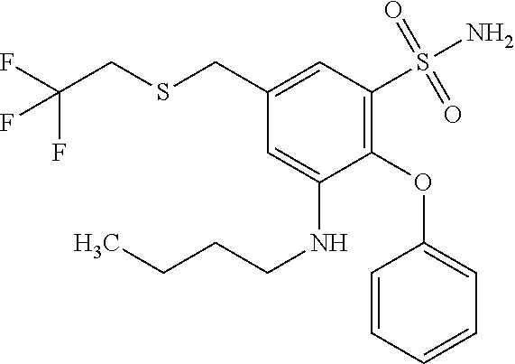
FC(F)(F)CSCC1=CC(S(=O)(N)=O)=C(OC2=CC=CC=C2)C(NCCCC)=C1
